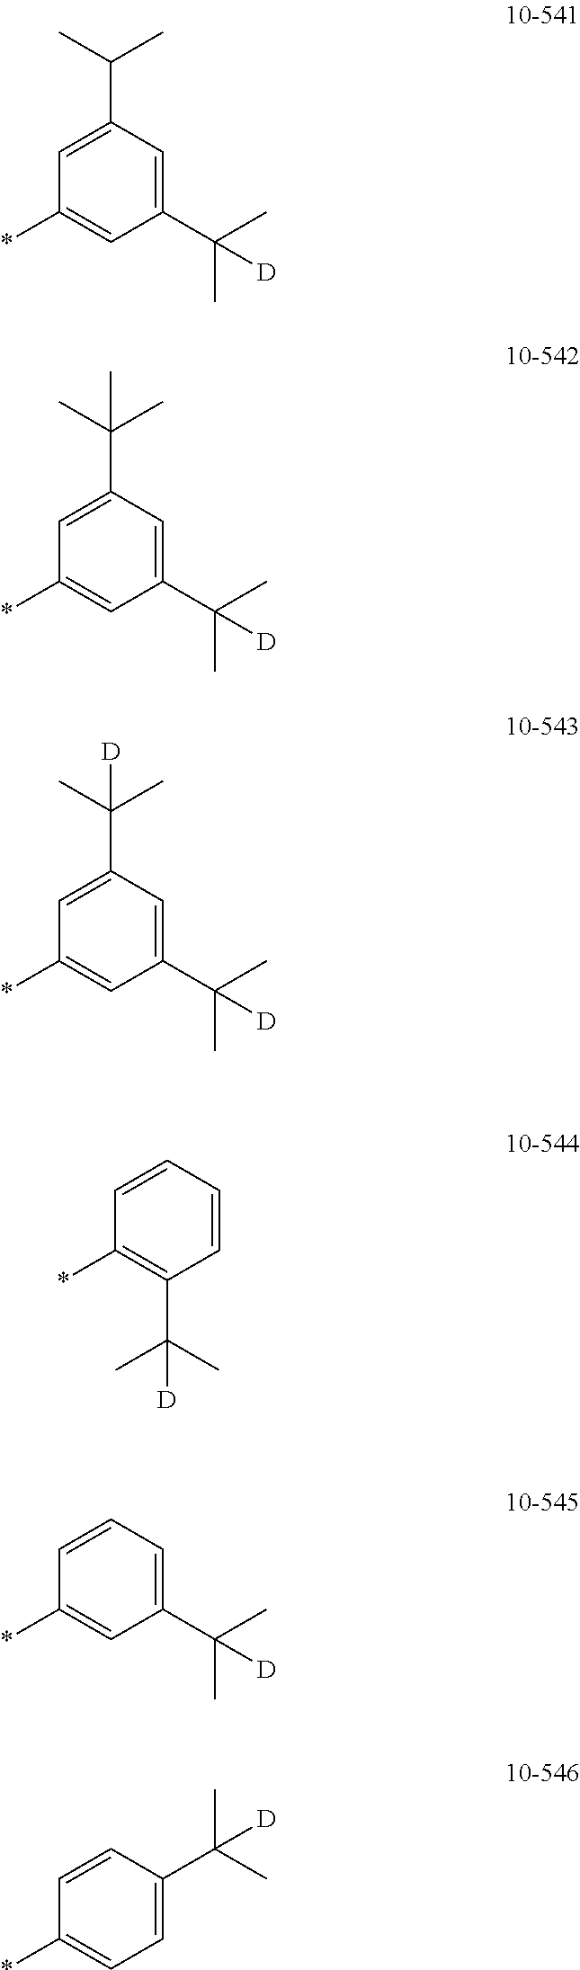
*C1=CC(C(C)(C)[D])=CC(C(C)C)=C1.*C1=CC(C(C)(C)[D])=CC(C(C)(C)C)=C1.*C1=CC(C(C)(C)[D])=CC(C(C)(C)[D])=C1.*C1=C(C(C)(C)[D])C=CC=C1.*C1=CC(C(C)(C)[D])=CC=C1.*C1=CC=C(C(C)(C)[D])C=C1
